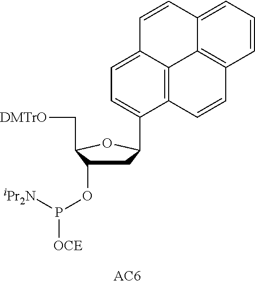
C1C(OP([iPr2N])[OCE])C(C[DMTrO])OC1C1=CC=C2C3=C1C=CC1=C3C(=CC=C1)C=C2
